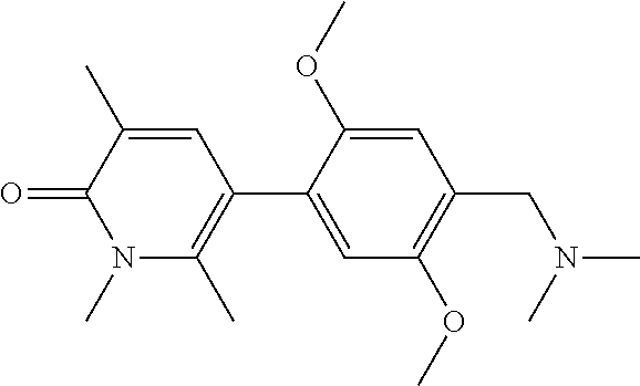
O=C1C(C)=CC(C2=CC(OC)=C(CN(C)C)C=C2OC)=C(C)N1C
